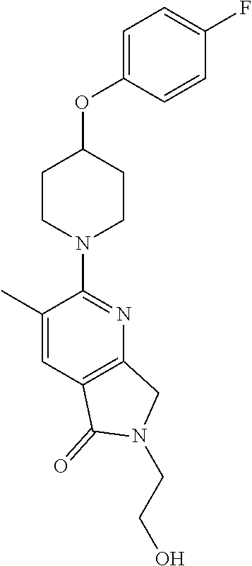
C1CN(C2=NC3=C(C=C2C)C(=O)N(CCO)C3)CCC1OC1=CC=C(F)C=C1
